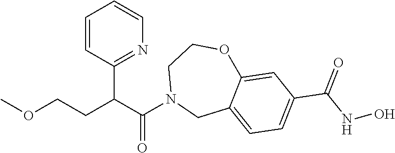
C1=CC(C(C(N2CC3=CC=C(C(NO)=O)C=C3OCC2)=O)CCOC)=NC=C1
